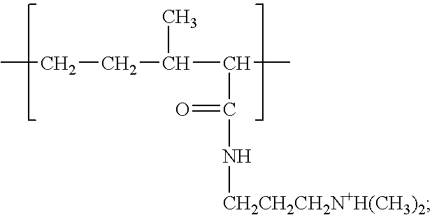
CCCC(C(C)C(=O)N[CH2CH2CH2N+H(CH3)2])C
